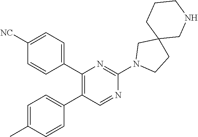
C1(C2=CC=C([NC])C=C2)=C(C2=CC=C(C)C=C2)C=NC(N2CCC3(C2)CNCCC3)=N1
